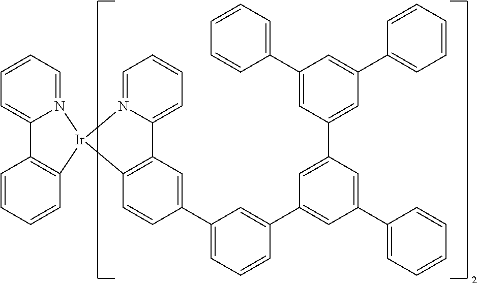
C12=CC=CC=N1[Ir]1(C3=C2C=C(C2=CC=CC(C4=CC(C5=CC=CC=C5)=CC(C5=CC(C6=CC=CC=C6)=CC(C6=CC=CC=C6)=C5)=C4)=C2)C=C3)N2=CC=CC=C2C2=C1C=CC=C2
